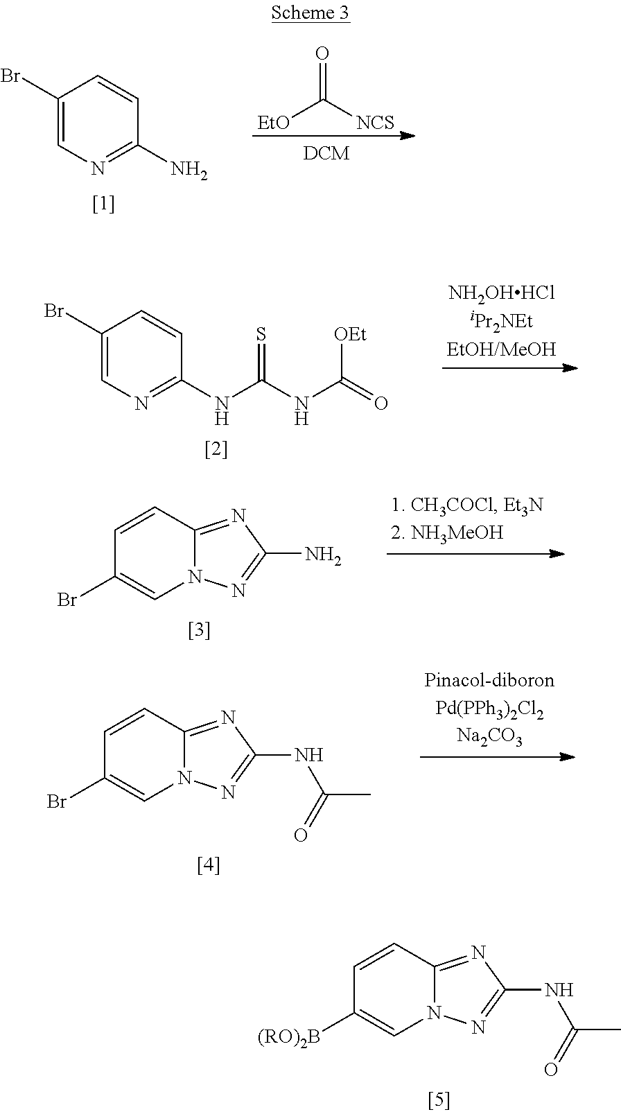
C1=CC2=NC(NC(C)=O)=NN2C=C1[(RO)2B].C1(Br)=CN=C(N)C=C1.O=C([NCS])[EtO].C1(Br)=CN=C(NC(NC(=O)[OEt])=S)C=C1.C1=CC2=NC(N)=NN2C=C1Br.C1=CC2=NC(NC(C)=O)=NN2C=C1Br
